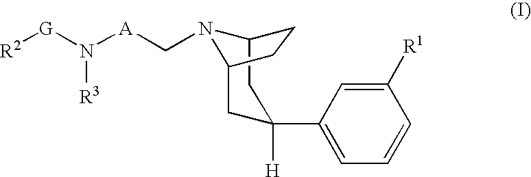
C12N(C[A]N([G][R2])[R3])C(CC(C3=CC=CC([R1])=C3)([H])C1)CC2
